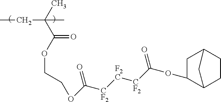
CCC(C(OCCOC([CF2][F2C][CF2]C(OC1CC2CCC1C2)=O)=O)=O)(C)C
